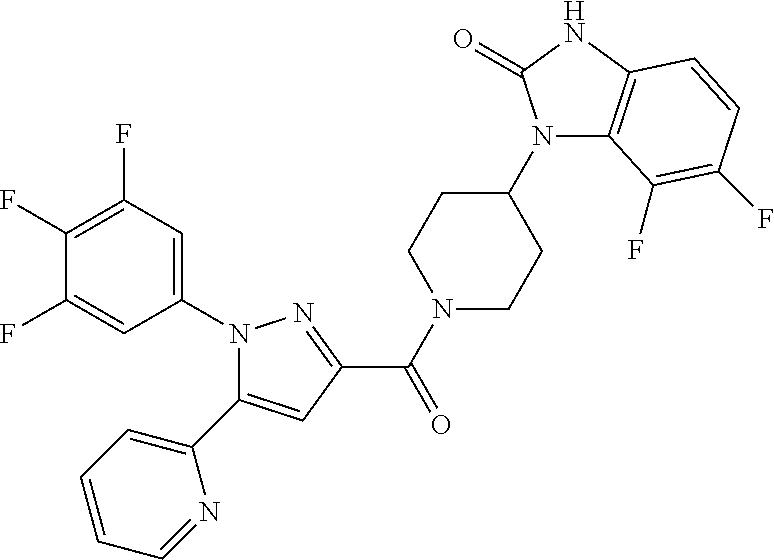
C1(F)=C(F)C=C(N2C(C3=CC=CC=N3)=CC(C(N3CCC(N4C5=C(NC4=O)C=CC(F)=C5F)CC3)=O)=N2)C=C1F
